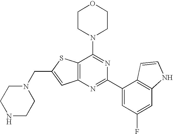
N1(CC2=CC3=C(S2)C(N2CCOCC2)=NC(C2=CC(F)=CC4=C2C=CN4)=N3)CCNCC1
